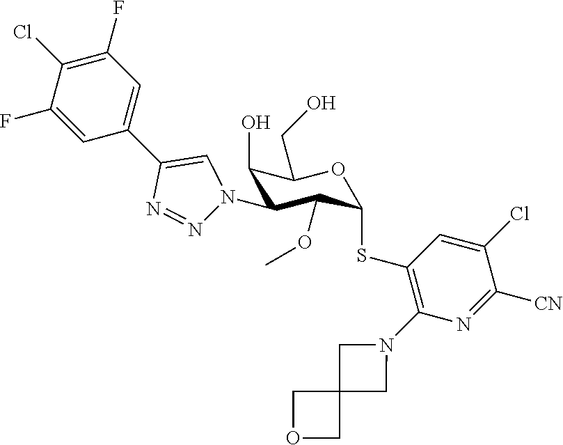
C1(O)C(N2N=NC(C3=CC(F)=C(Cl)C(F)=C3)=C2)C(OC)C(SC2=C(N3CC4(C3)COC4)N=C([CN])C(Cl)=C2)OC1CO
